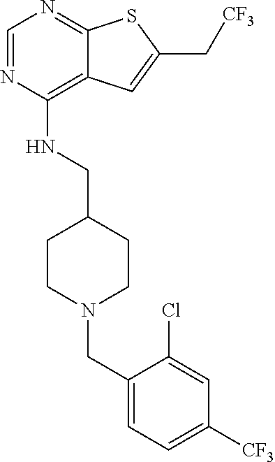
C1=NC(NCC2CCN(CC3=CC=C([CF3])C=C3Cl)CC2)=C2C(=N1)SC(C[CF3])=C2
